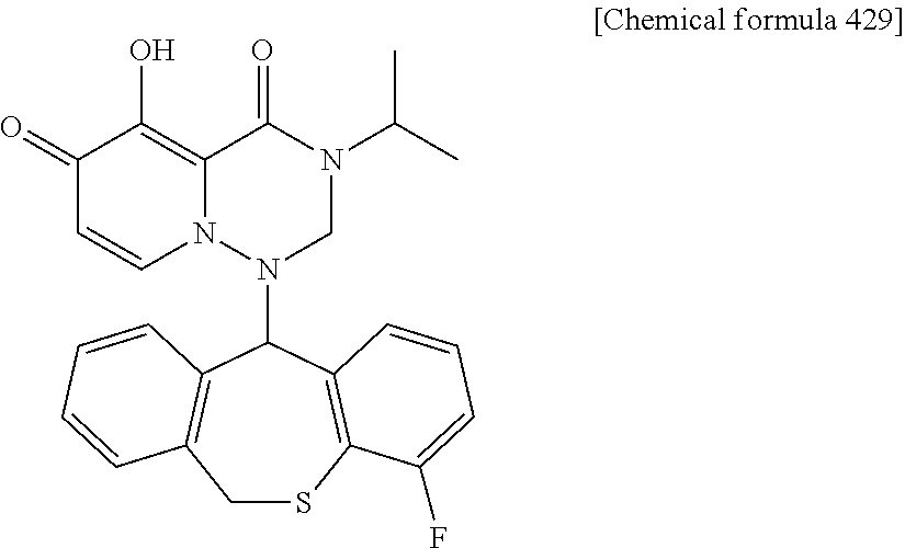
C1SC2=C(C(N3CN(C(C)C)C(=O)C4=C(O)C(=O)C=CN34)C3=C1C=CC=C3)C=CC=C2F
